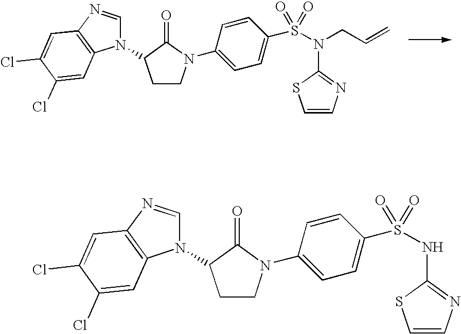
N1(C2CCN(C3=CC=C(S(N(C4=NC=CS4)CC=C)(=O)=O)C=C3)C2=O)C=NC2=C1C=C(Cl)C(Cl)=C2.N1(C2CCN(C3=CC=C(S(NC4=NC=CS4)(=O)=O)C=C3)C2=O)C=NC2=C1C=C(Cl)C(Cl)=C2
